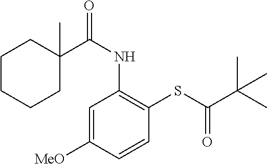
C1=C([MeO])C=CC(SC(C(C)(C)C)=O)=C1NC(=O)C1(C)CCCCC1
